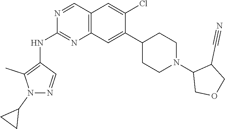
N1(C2CC2)N=CC(NC2=NC3=C(C=N2)C=C(Cl)C(C2CCN(C4C(C#N)COC4)CC2)=C3)=C1C
